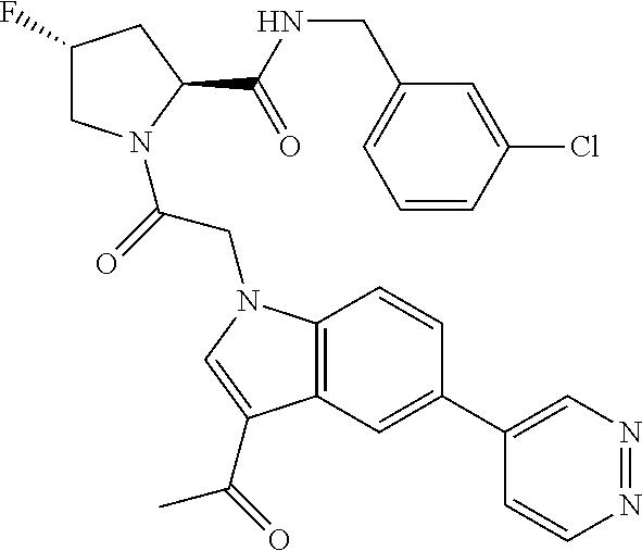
C1(F)CN(C(=O)CN2C3=C(C=C(C4=CN=NC=C4)C=C3)C(C(C)=O)=C2)C(C(NCC2=CC=CC(Cl)=C2)=O)C1
